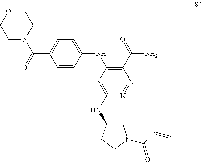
C1OCCN(C(=O)C2=CC=C(NC3=C(C(N)=O)N=NC(NC4CN(C(C=C)=O)CC4)=N3)C=C2)C1
